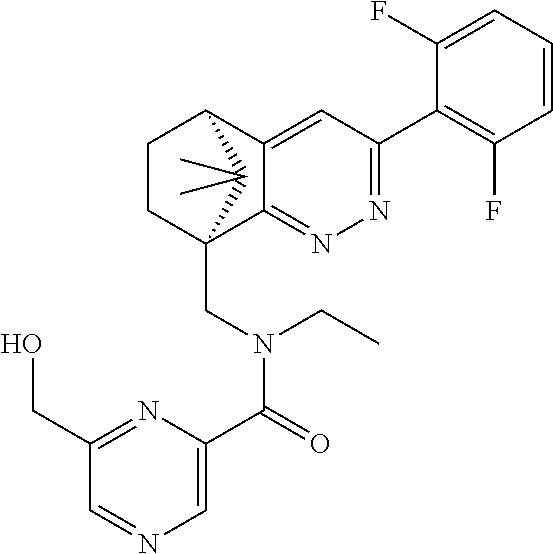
C12=CC(C3=C(F)C=CC=C3F)=NN=C1C1(CN(C(C3=CN=CC(CO)=N3)=O)CC)CCC2C1(C)C
